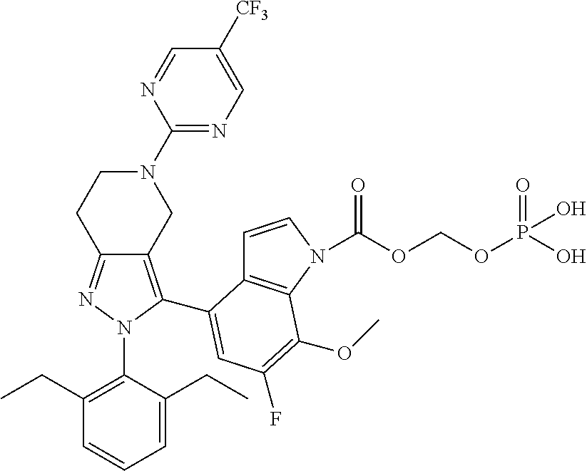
C12=NN(C3=C(CC)C=CC=C3CC)C(C3=CC(F)=C(OC)C4=C3C=CN4C(OCOP(O)(=O)O)=O)=C1CN(C1=NC=C([CF3])C=N1)CC2
